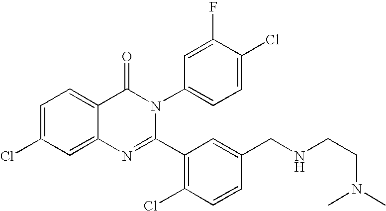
C1=C(Cl)C=C2C(=C1)C(=O)N(C1=CC=C(Cl)C(F)=C1)C(C1=C(Cl)C=CC(CNCCN(C)C)=C1)=N2
